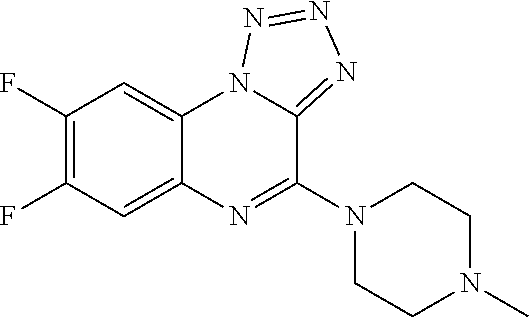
C1(F)=C(F)C=C2C(=C1)N1C(=NN=N1)C(N1CCN(C)CC1)=N2
